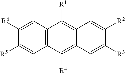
C12=C(C=C([R6])C([R5])=C1)C([R1])=C1C(=C2[R4])C=C([R3])C([R2])=C1
